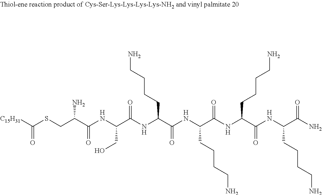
[C15H31]C(SCC(C(NC(C(NC(C(NC(C(NC(C(NC(C(N)=O)CCCCN)=O)CCCCN)=O)CCCCN)=O)CCCCN)=O)CO)=O)N)=O
